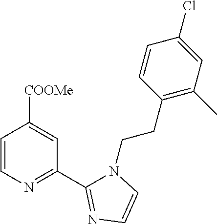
C1=CN=C(C2=NC=CN2CCC2=C(C)C=C(Cl)C=C2)C=C1[COOMe]
